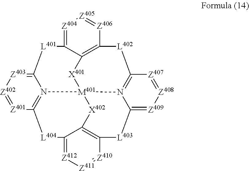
C12=[Z403][Z402]=[Z401]C3=N1[M401]14N5=C([Z407]=[Z408][Z409]=C5[L403]C5=C(C(=[Z412][Z411]=[Z410]5)[L404]3)[X402]1)[L402]C1=C([X401]4)C(=[Z404][Z405]=[Z406]1)[L401]2
